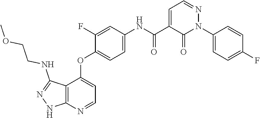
N1=CC=C(C(=O)NC2=CC=C(OC3=CC=NC4=C3C(NCCOC)=NN4)C(F)=C2)C(=O)N1C1=CC=C(F)C=C1
